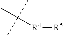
[R4]([R5])C(C)(C)C
